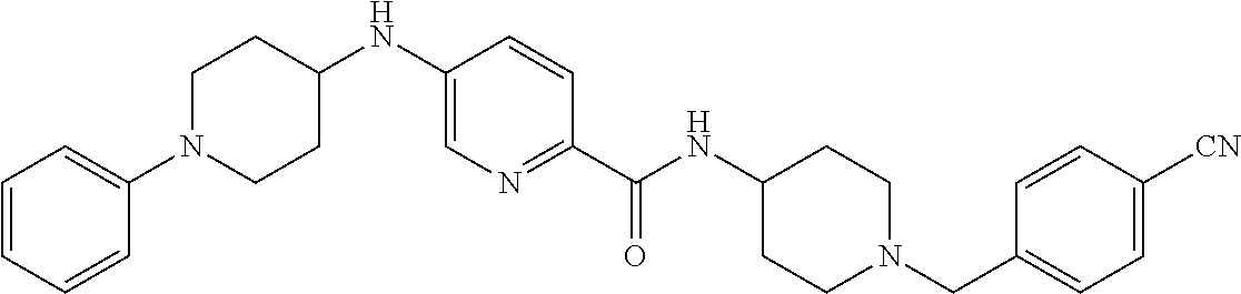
N(C(C1=NC=C(NC2CCN(C3=CC=CC=C3)CC2)C=C1)=O)C1CCN(CC2=CC=C([CN])C=C2)CC1
